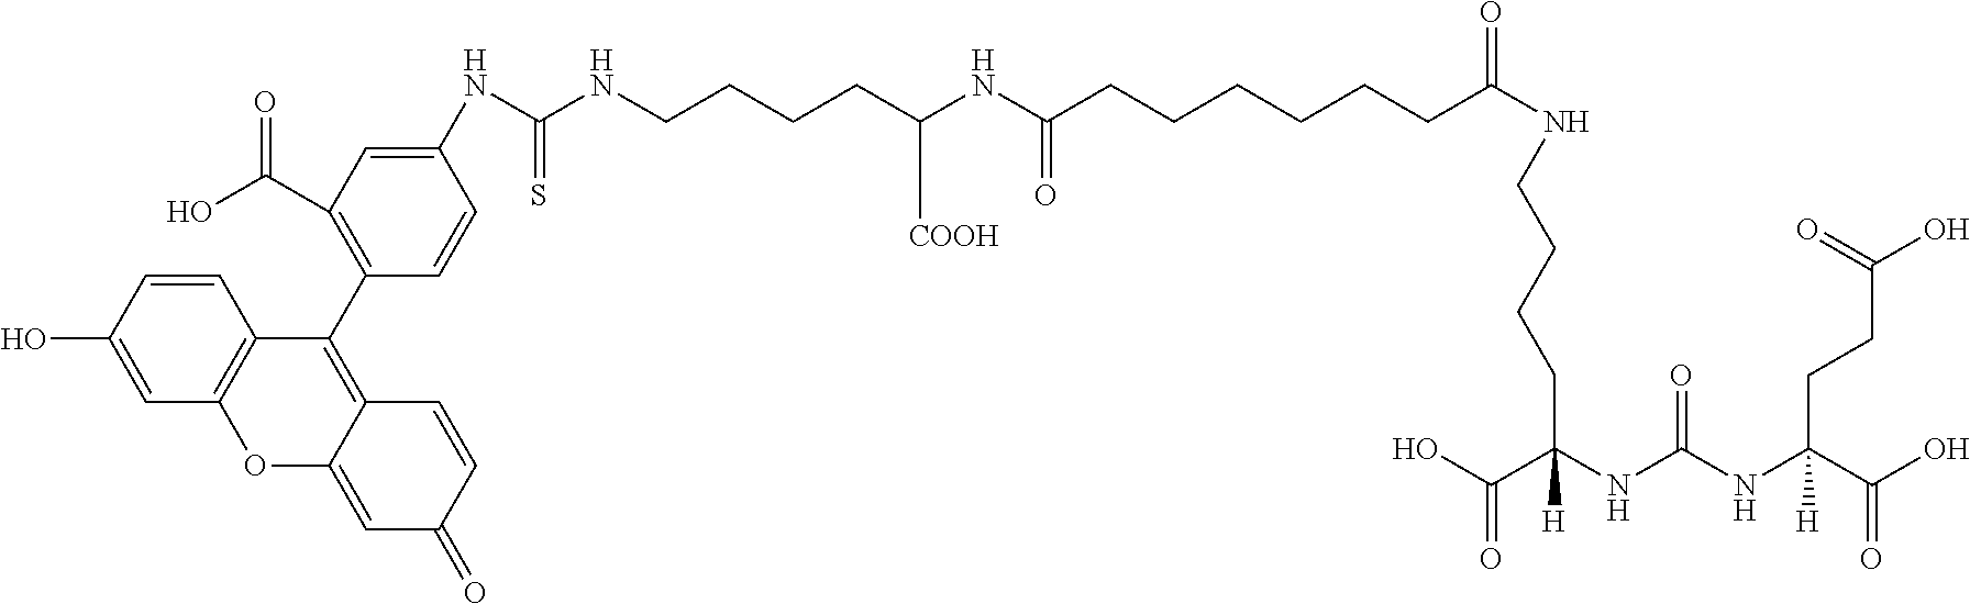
C(CCCCC(NCCCCC(NC(NC(C(O)=O)(CCC(O)=O)[H])=O)(C(O)=O)[H])=O)CC(NC(CCCCNC(=S)NC1=CC(C(O)=O)=C(C2=C3C(=CC(=O)C=C3)OC3=C2C=CC(O)=C3)C=C1)[COOH])=O
